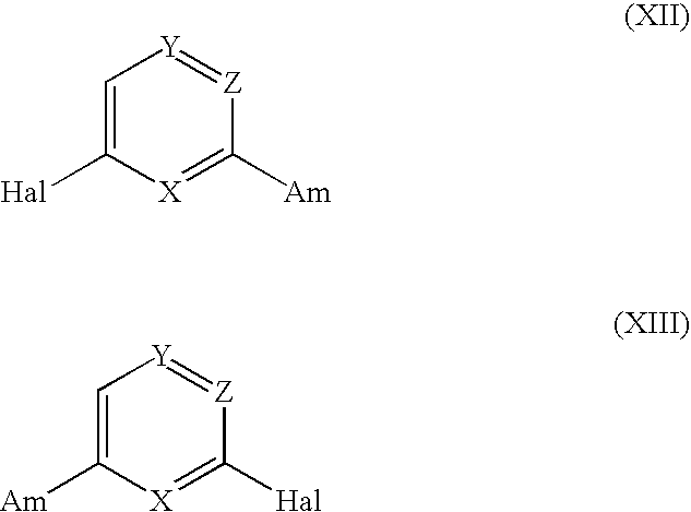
C1=C([Hal])[X]=C([Am])[Z]=[Y]1.C1=C([Am])[X]=C([Hal])[Z]=[Y]1
